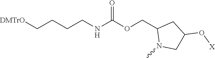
[DMTrO]CCCCNC(OCC1N(C)CC(O[X])C1)=O
